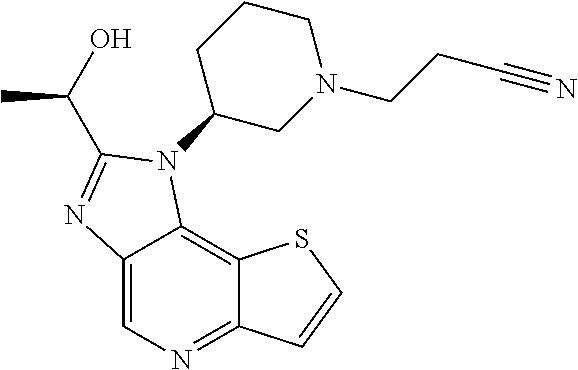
C12=CN=C3C(=C1N(C1CN(CCC#N)CCC1)C(C(O)C)=N2)SC=C3
